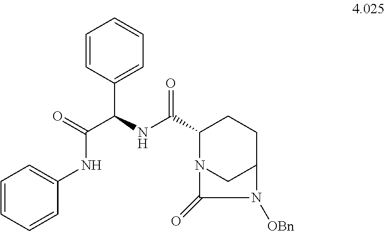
C(NC(C1N2CC(CC1)N([OBn])C2=O)=O)(C(=O)NC1=CC=CC=C1)C1=CC=CC=C1
